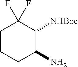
C1CCC(N)C([NHBoc])C1(F)F
